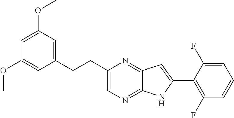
C1=C(OC)C=C(CCC2=CN=C3C(=N2)C=C(C2=C(F)C=CC=C2F)N3)C=C1OC
